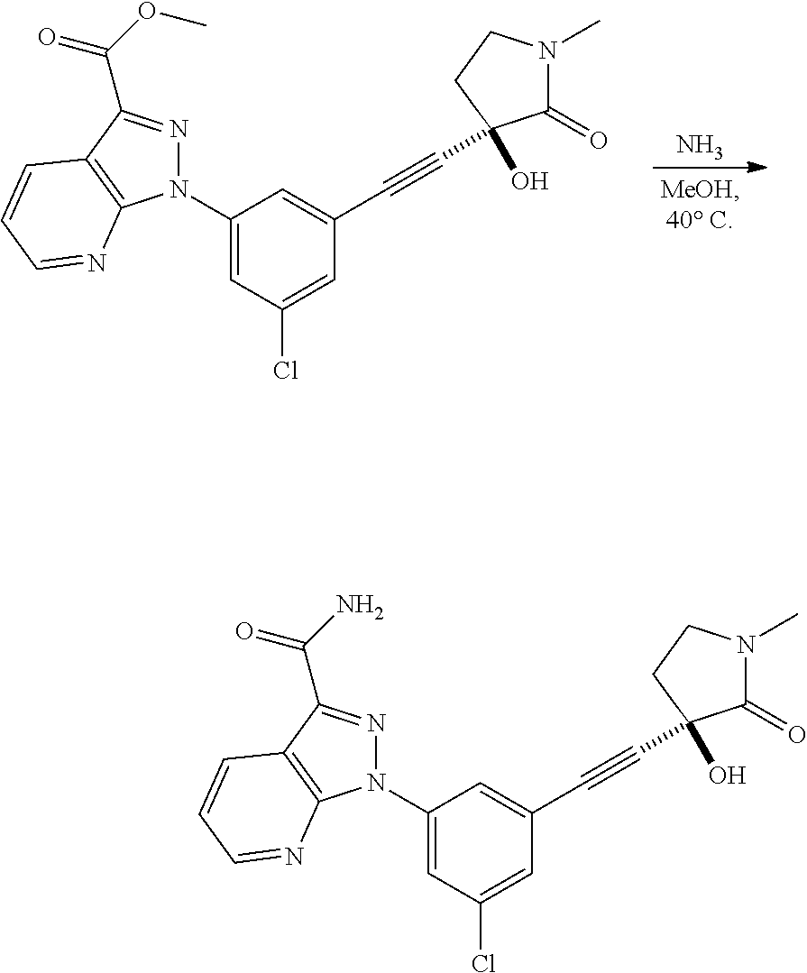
N.C1(N2N=C(C(=O)OC)C3=C2N=CC=C3)=CC(Cl)=CC(C#CC2(O)C(=O)N(C)CC2)=C1.C1(N2N=C(C(=O)N)C3=C2N=CC=C3)=CC(Cl)=CC(C#CC2(O)C(=O)N(C)CC2)=C1
